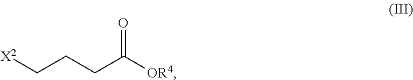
[X2]CCCC([OR4])=O
